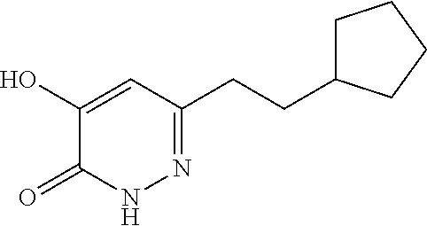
C1(CCC2=NNC(=O)C(O)=C2)CCCC1
